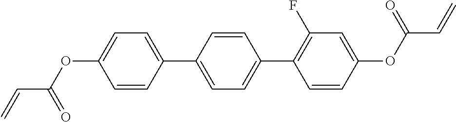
C(=C)C(OC1=CC=C(C2=CC=C(C3=C(F)C=C(OC(C=C)=O)C=C3)C=C2)C=C1)=O
